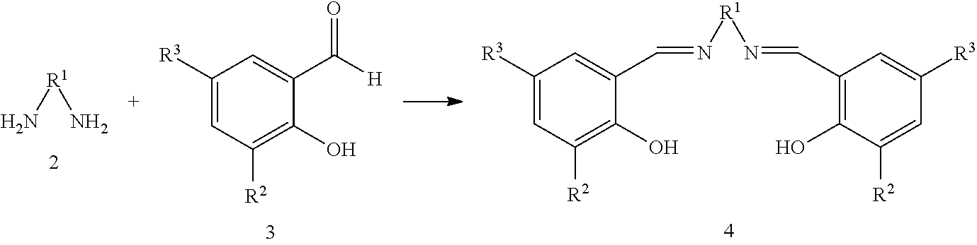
N[R1]N.C1([R3])=CC([R2])=C(O)C(C([H])=O)=C1.C1([R3])=CC([R2])=C(O)C(C=N[R1]N=CC2=C(O)C([R2])=CC([R3])=C2)=C1
